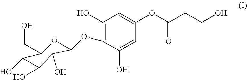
C1(O)=C(OC2OC(CO)C(O)C(O)C2O)C(O)=CC(OC(CC[OH])=O)=C1
